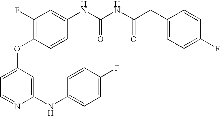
C1=C(OC2=C(F)C=C(NC(NC(CC3=CC=C(F)C=C3)=O)=O)C=C2)C=C(NC2=CC=C(F)C=C2)N=C1
